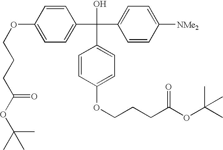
C1=CC(OCCCC(OC(C)(C)C)=O)=CC=C1C(C1=CC=C([NMe2])C=C1)(O)C1=CC=C(OCCCC(OC(C)(C)C)=O)C=C1
